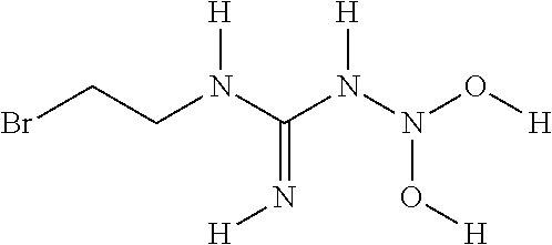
C(N(C(N(N(O[H])O[H])[H])=N[H])[H])CBr
